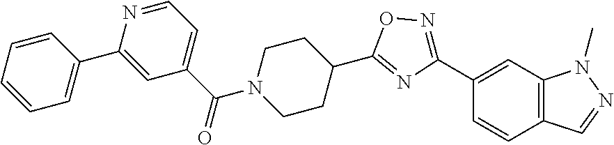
C1(C(=O)N2CCC(C3=NC(C4=CC5=C(C=C4)C=NN5C)=NO3)CC2)=CC=NC(C2=CC=CC=C2)=C1
